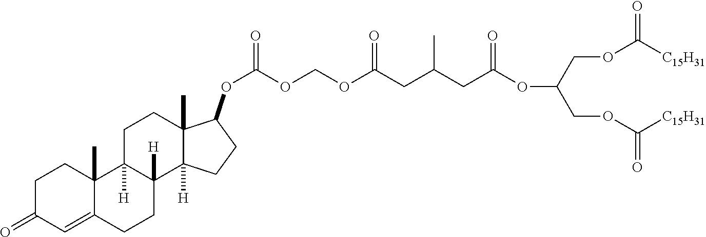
C(COC([C15H31])=O)(COC([C15H31])=O)OC(CC(CC(OCOC(OC1C2(C)C([H])(C3([H])CCC4=CC(=O)CCC4(C)C3([H])CC2)CC1)=O)=O)C)=O
